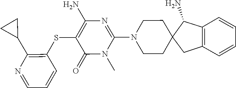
N1(C)C(N2CCC3(C(N)C4=C(C=CC=C4)C3)CC2)=NC(N)=C(SC2=C(C3CC3)N=CC=C2)C1=O
